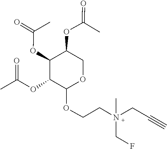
N(CC#C)(CF)(C)CCOC1C(OC(=O)C)C(OC(=O)C)C(OC(=O)C)CO1
